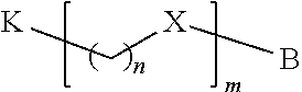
[K]C[X]B
